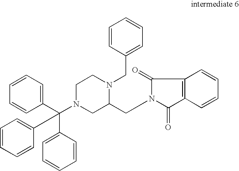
C1=CC(CN2CCN(C(C3=CC=CC=C3)(C3=CC=CC=C3)C3=CC=CC=C3)CC2CN2C(=O)C3=C(C=CC=C3)C2=O)=CC=C1
